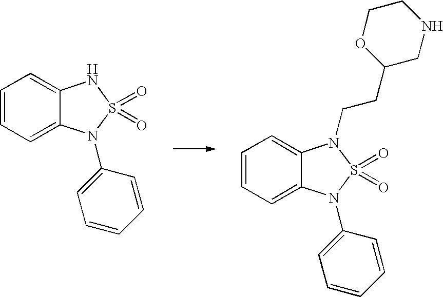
C1=CC=C2C(=C1)NS(=O)(=O)N2C1=CC=CC=C1.C1=CC=C2C(=C1)N(CCC1CNCCO1)S(=O)(=O)N2C1=CC=CC=C1
